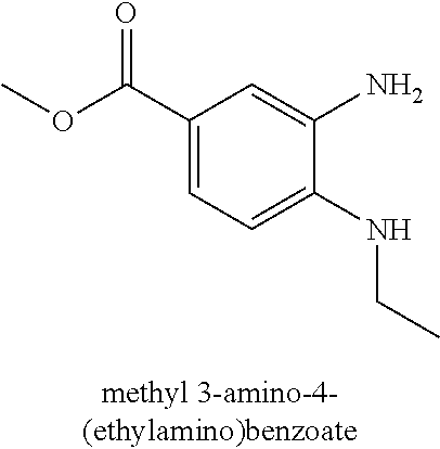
C1(C(OC)=O)=CC=C(NCC)C(N)=C1
